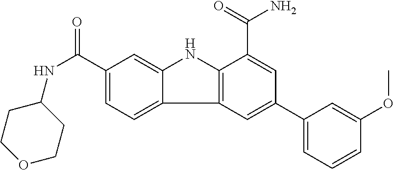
C1(C(=O)NC2CCOCC2)=CC=C2C(=C1)NC1=C2C=C(C2=CC=CC(OC)=C2)C=C1C(=O)N
